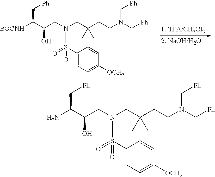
[BOCNH]C(C(CN(CC(CCN(C[Ph])C[Ph])(C)C)S(C1=CC=C([OCH3])C=C1)(=O)=O)O)C[Ph].NC(C(CN(CC(CCN(C[Ph])C[Ph])(C)C)S(C1=CC=C([OCH3])C=C1)(=O)=O)O)C[Ph]
